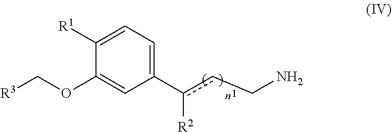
C1([R1])=CC=C(c(cCN)[R2])C=C1OC[R3]
